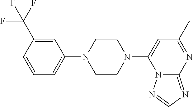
C1=C(C(F)(F)F)C=CC=C1N1CCN(C2=CC(C)=NC3=NC=NN23)CC1
